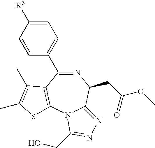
N1=C(C2=CC=C([R3])C=C2)C2=C(N3C(=NN=C3CO)C1CC(OC)=O)SC(C)=C2C
